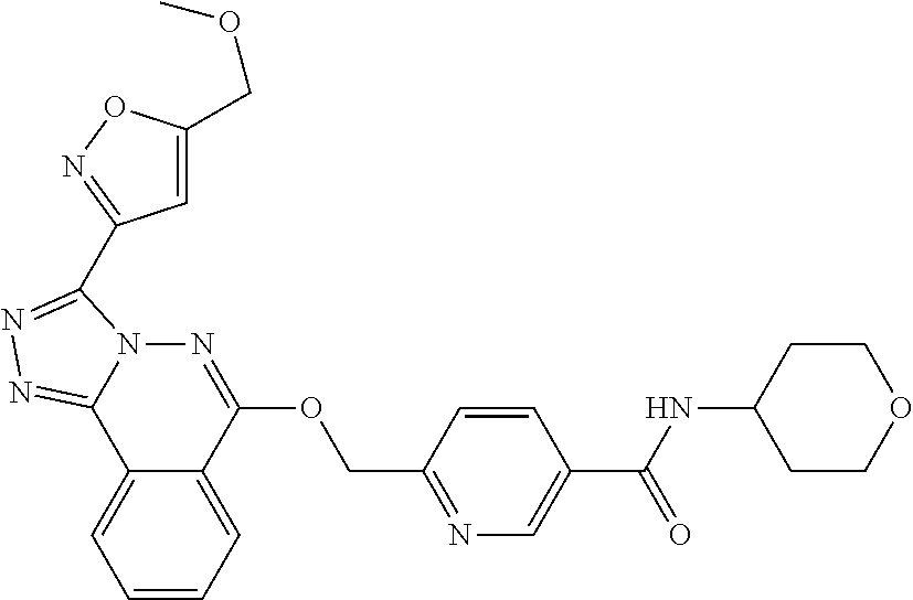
C1=CC=C2C(=C1)C1=NN=C(C3=NOC(COC)=C3)N1N=C2OCC1=NC=C(C(NC2CCOCC2)=O)C=C1
